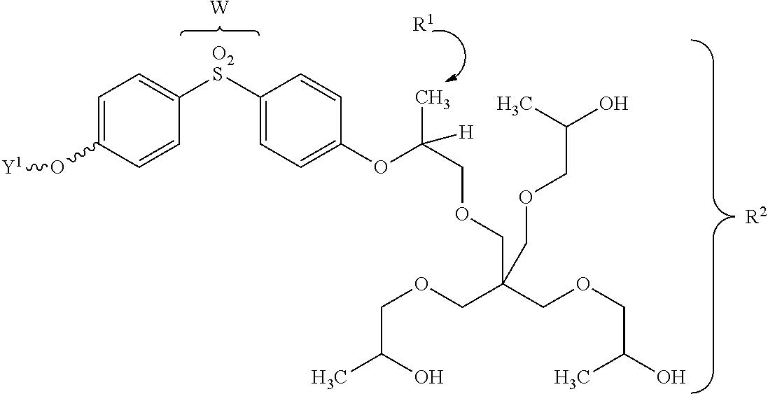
C1=C(O[Y1])C=CC([O2S]C2=CC=C(OC(COCC(COCC(O)C)(COCC(C)O)COCC(O)C)(C)[H])C=C2)=C1.[W].[R2].[R1]
